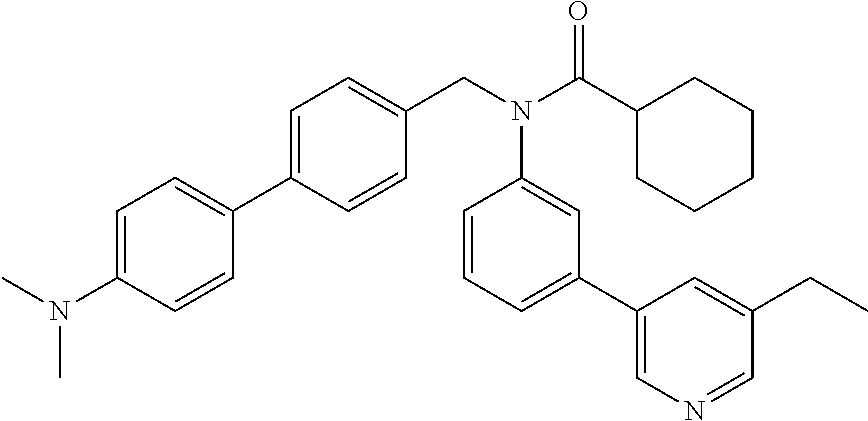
C1(C2=CC=C(CN(C(C3CCCCC3)=O)C3=CC(C4=CN=CC(CC)=C4)=CC=C3)C=C2)=CC=C(N(C)C)C=C1
